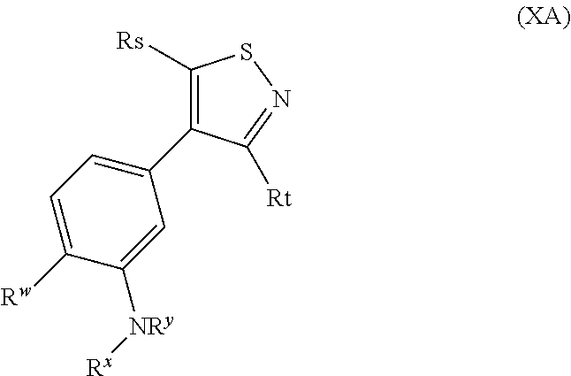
C1=C(C2=C([Rs])SN=C2[Rt])C=C([NRy][Rx])C([Rw])=C1
